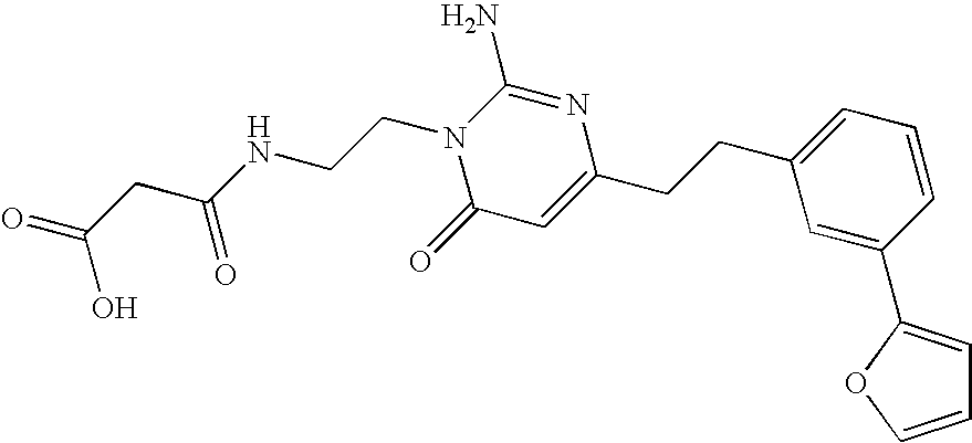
C1=COC(C2=CC(CCC3=CC(=O)N(CCNC(CC(=O)O)=O)C(N)=N3)=CC=C2)=C1
